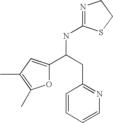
C1=CC=CN=C1CC(C1=CC(C)=C(C)O1)NC1=NCCS1
